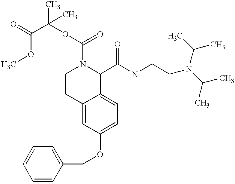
C1=CC=CC(COC2=CC=C3C(=C2)CCN(C(OC(C(=O)OC)(C)C)=O)C3C(NCCN(C(C)C)C(C)C)=O)=C1
